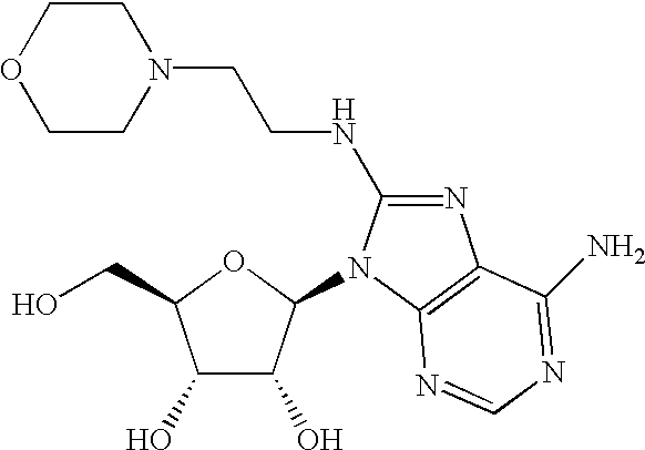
C1(O)C(O)C(N2C(NCCN3CCOCC3)=NC3=C2N=CN=C3N)OC1CO
